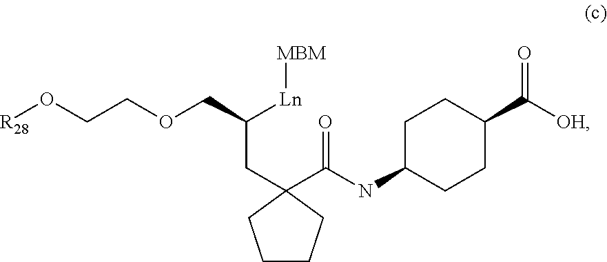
C1CCC(C(NC2CCC(C([OH])=O)CC2)=O)(CC(COCCO[R28])[Ln][MBM])C1
